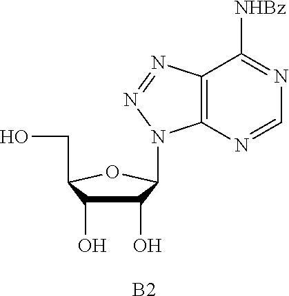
C1(O)C(O)C(CO)OC1N1C2=C(C([NHBz])=NC=N2)N=N1.[B2]
